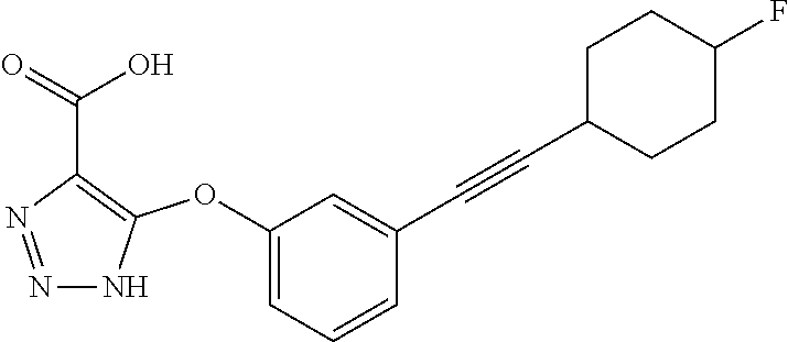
N1=NC(C(=O)O)=C(OC2=CC=CC(C#CC3CCC(F)CC3)=C2)N1
